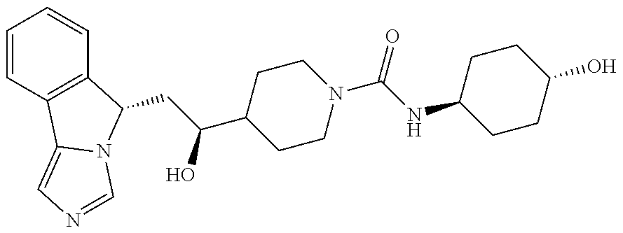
C(C(O)C1CCN(C(NC2CCC(O)CC2)=O)CC1)C1C2=C(C=CC=C2)C2=CN=CN21
